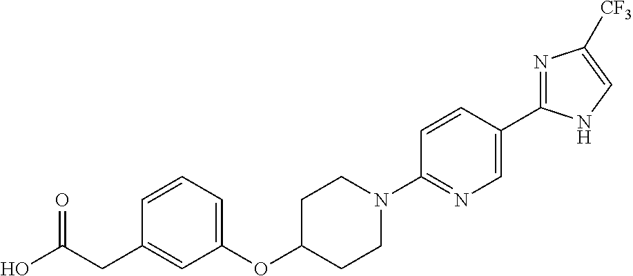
N1=C(C2=CN=C(N3CCC(OC4=CC=CC(CC(O)=O)=C4)CC3)C=C2)NC=C1[CF3]
